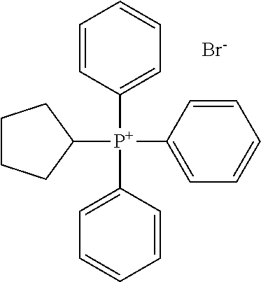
C1([P+](C2=CC=CC=C2)(C2=CC=CC=C2)C2=CC=CC=C2)CCCC1.[Br-]
